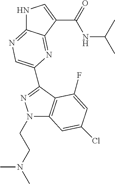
N1C2=NC=C(C3=NN(CCN(C)C)C4=C3C(F)=CC(Cl)=C4)N=C2C(C(=O)NC(C)C)=C1
